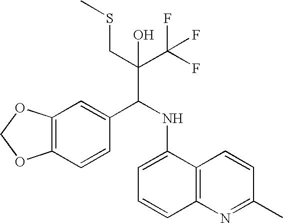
C12=C(C=CC(C(NC3=CC=CC4=C3C=CC(C)=N4)C(C(F)(F)F)(CSC)O)=C1)OCO2
